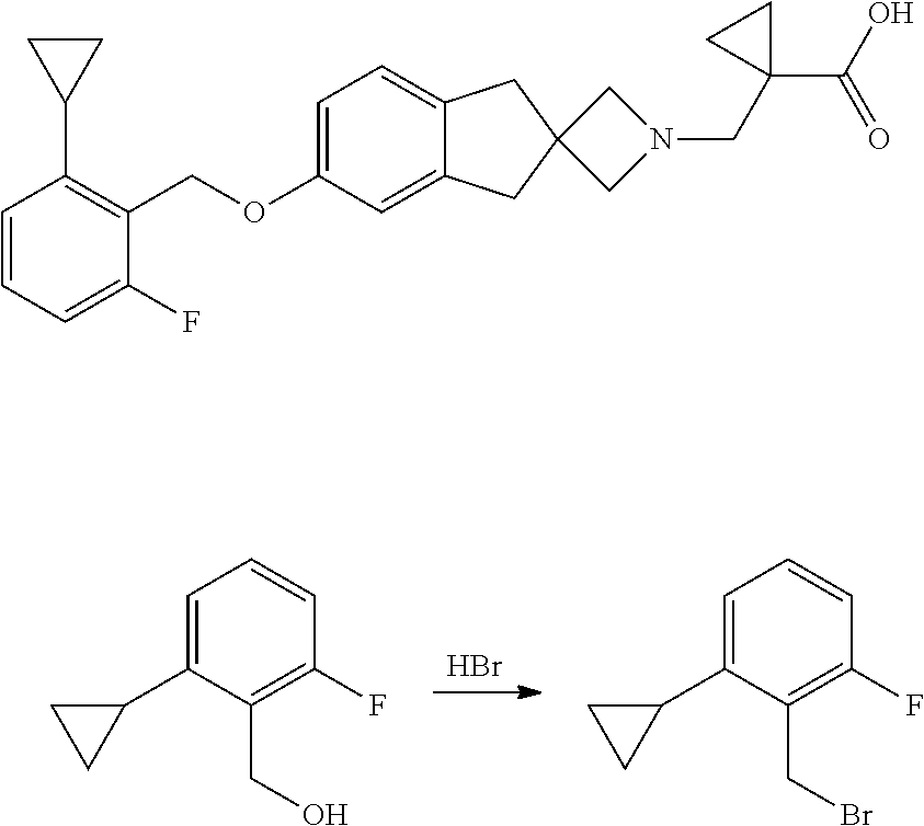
Br.C1=C(C2CC2)C(CO)=C(F)C=C1.C1=C(C2CC2)C(CBr)=C(F)C=C1.C1=C(OCC2=C(C3CC3)C=CC=C2F)C=C2C(=C1)CC1(C2)CN(CC2(C(O)=O)CC2)C1
